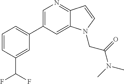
C1=C(C2=CC=CC(C(F)F)=C2)C=C2C(=N1)C=CN2CC(N(C)C)=O
